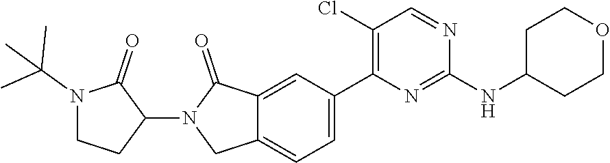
N1=C(NC2CCOCC2)N=CC(Cl)=C1C1=CC=C2C(=C1)C(=O)N(C1CCN(C(C)(C)C)C1=O)C2
